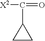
C1CC1C([X2])=O
